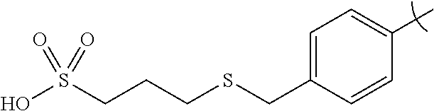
C1=C(CSCCCS(O)(=O)=O)C=CC(C)=C1
